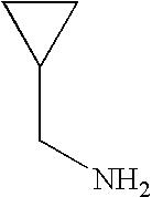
C1CC1CN
